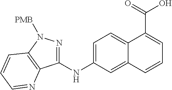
C1=C(NC2=NN([PMB])C3=C2N=CC=C3)C=C2C(=C1)C(C(=O)O)=CC=C2
